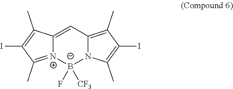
[N+]12=C(C)C(I)=C(C)C1=CC1=C(C)C(I)=C(C)N1[B-]2(F)[CF3]
